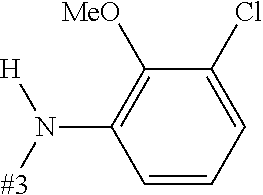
[#3]N([H])C1=C([MeO])C(Cl)=CC=C1
